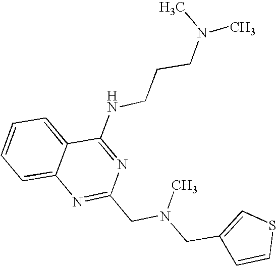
C1=CC=C2C(=C1)N=C(CN(CC1=CSC=C1)C)N=C2NCCCN(C)C
